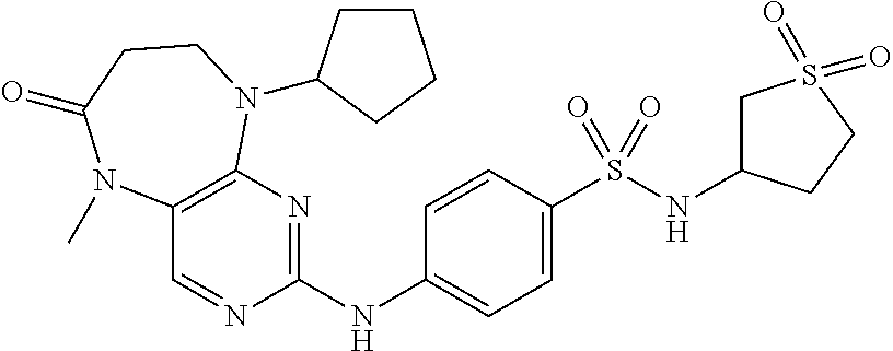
C1(NC2=NC3=C(C=N2)N(C)C(=O)CCN3C2CCCC2)=CC=C(S(NC2CS(=O)(=O)CC2)(=O)=O)C=C1
